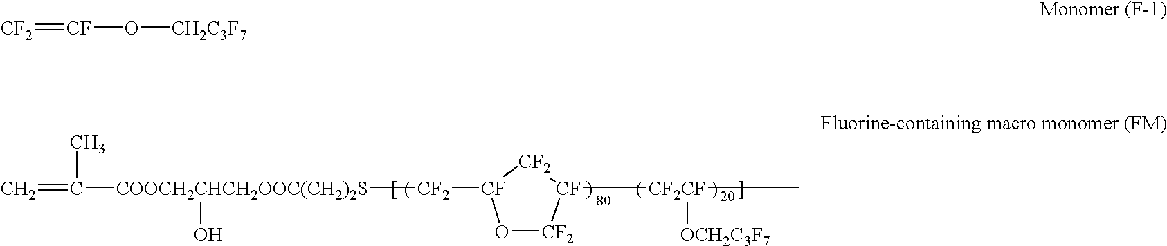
[CF2]=[CF]O[CH2C3F7].C=C([COOCH2CHCH2OOC(CH2)2S](O)[CF2][CF]1O[CF2][CF]([CF2CF]([OCH2C3F7])C)[CF2]1)C
